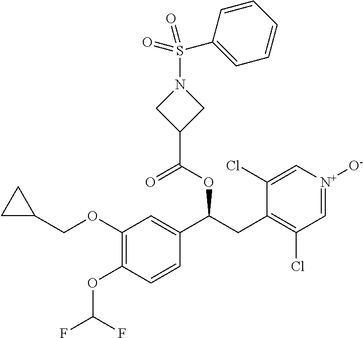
C1(OC(F)F)=C(OCC2CC2)C=C(C(CC2=C(Cl)C=[N+]([O-])C=C2Cl)OC(=O)C2CN(S(C3=CC=CC=C3)(=O)=O)C2)C=C1
